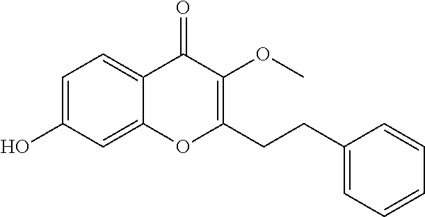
C1=C(O)C=C2C(=C1)C(=O)C(OC)=C(CCC1=CC=CC=C1)O2
